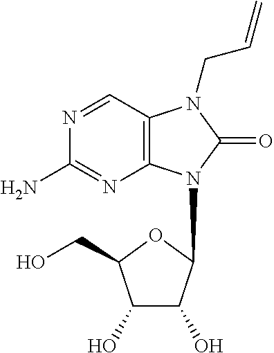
N1=CC2=C(N=C1N)N(C1C(O)C(O)C(CO)O1)C(=O)N2CC=C
